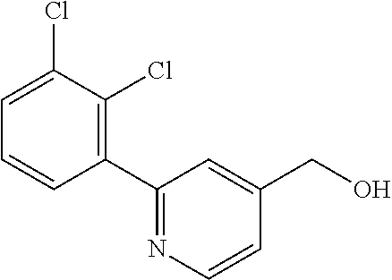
C1(C2=NC=CC(CO)=C2)=C(Cl)C(Cl)=CC=C1
